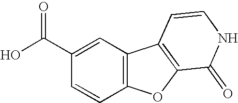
OC(C1=CC2=C(C=C1)OC1=C2C=CNC1=O)=O
